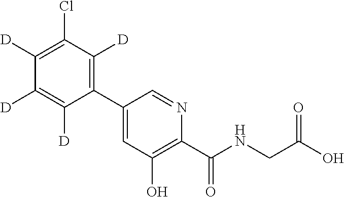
C1(C2=C([D])C(Cl)=C([D])C([D])=C2[D])=CC(O)=C(C(NCC(O)=O)=O)N=C1
